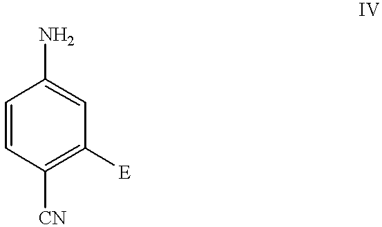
C1=CC([CN])=C([E])C=C1N
